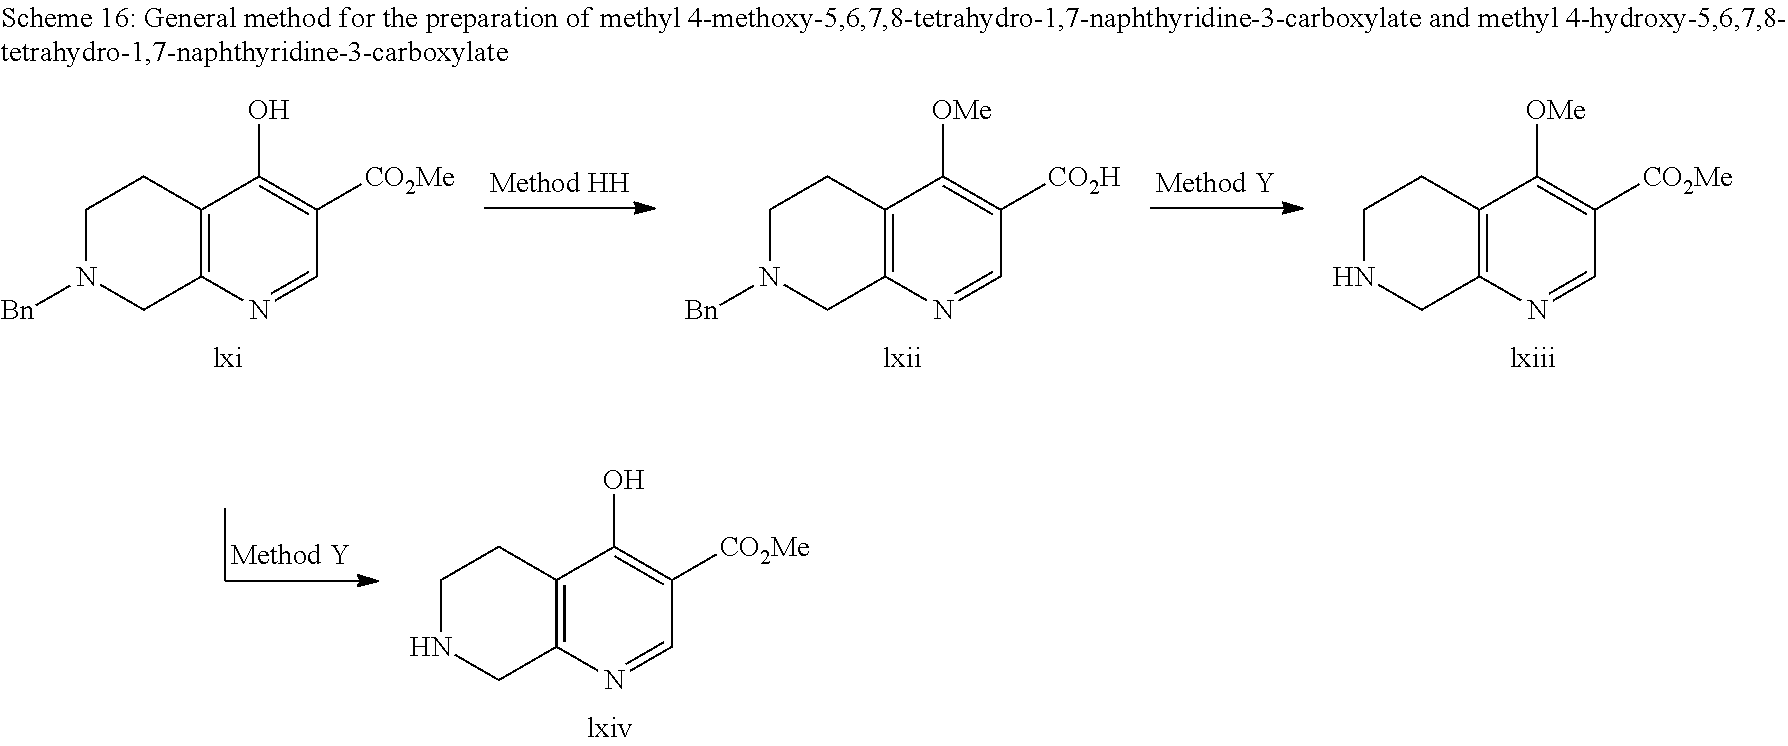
C12=C(N=CC([CO2Me])=C1O)CN([Bn])CC2.C12=C(N=CC([CO2H])=C1[OMe])CN([Bn])CC2.C12=C(N=CC([CO2Me])=C1[OMe])CNCC2.C12=C(N=CC([CO2Me])=C1O)CNCC2
